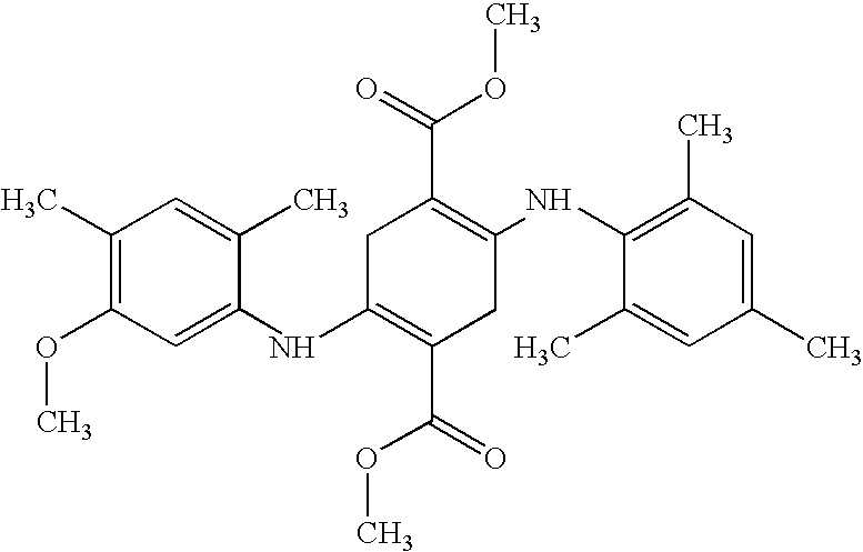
C1(NC2=CC(OC)=C(C)C=C2C)=C(C(OC)=O)CC(NC2=C(C)C=C(C)C=C2C)=C(C(=O)OC)C1
